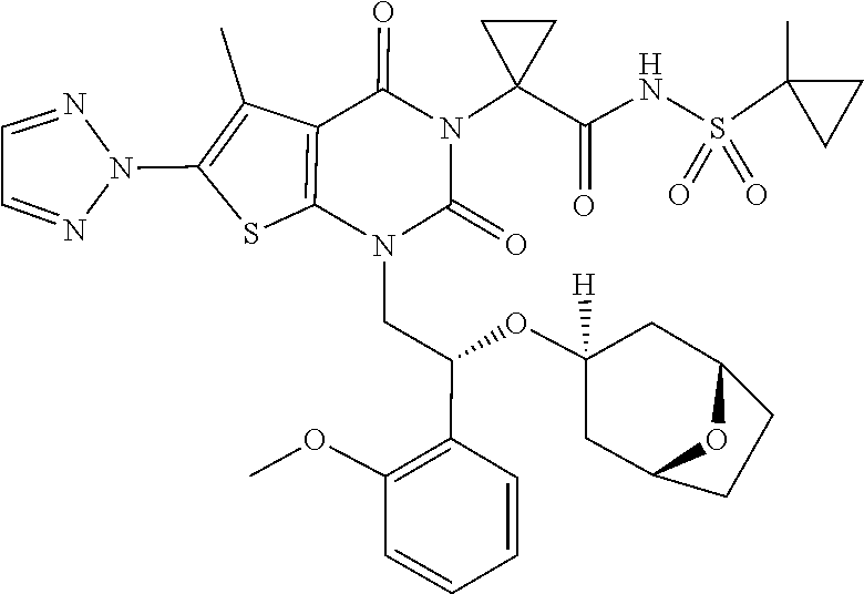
COC1=C(C(OC2([H])CC3CCC(C2)O3)CN2C(=O)N(C3(C(=O)NS(=O)(C4(C)CC4)=O)CC3)C(=O)C3=C2SC(N2N=CC=N2)=C3C)C=CC=C1
